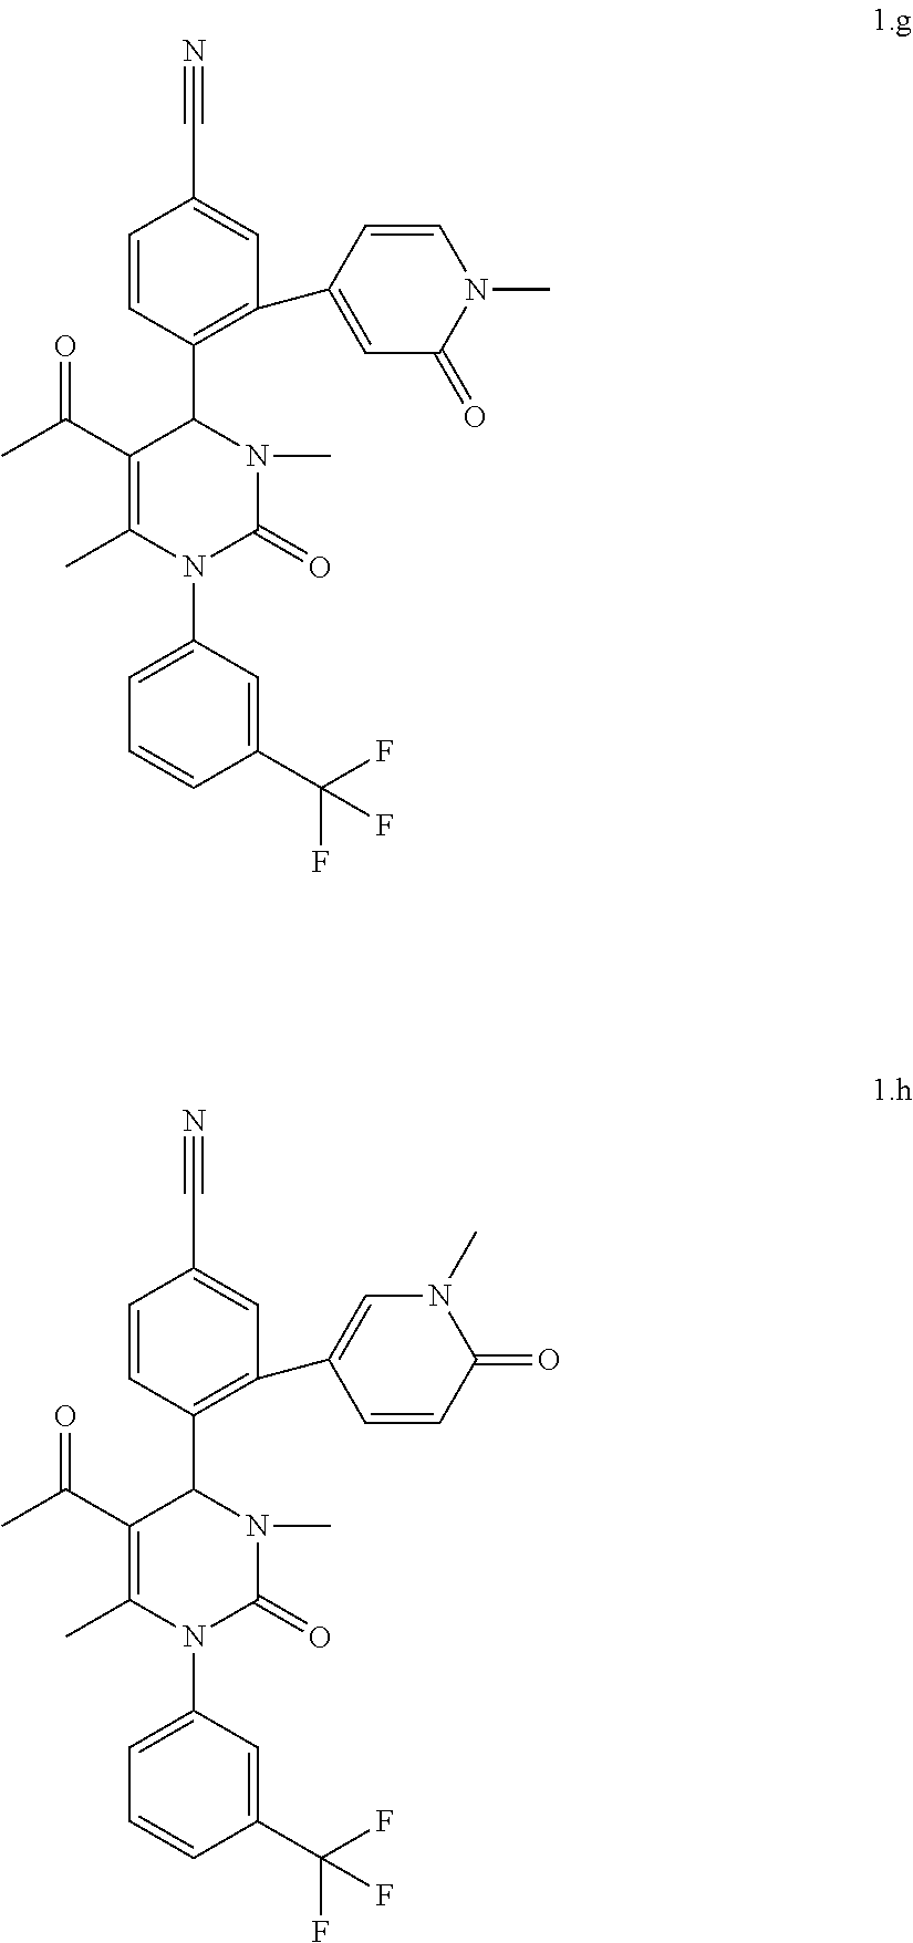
N#CC1=CC(C2=CC(=O)N(C)C=C2)=C(C2C(C(C)=O)=C(C)N(C3=CC=CC(C(F)(F)F)=C3)C(=O)N2C)C=C1.N#CC1=CC(C2=CN(C)C(=O)C=C2)=C(C2C(C(C)=O)=C(C)N(C3=CC=CC(C(F)(F)F)=C3)C(=O)N2C)C=C1
